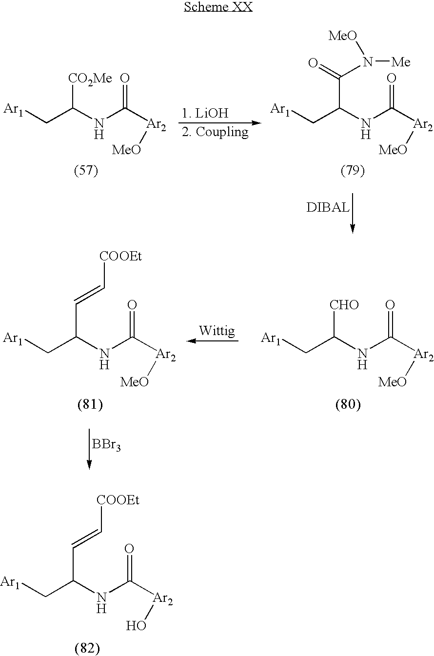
[Ar1]CC(NC([Ar2][MeO])=O)[CO2Me].[Ar1]CC(NC([Ar2][MeO])=O)C(=O)N([MeO])[Me].[Ar1]CC(NC([Ar2][MeO])=O)[CHO].[Ar1]CC(NC([Ar2][MeO])=O)C=C[COOEt].[BBr3].[Ar1]CC(NC([Ar2]O)=O)C=C[COOEt]
